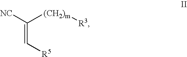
C(=C[R5])([NC])[(CH2)m][R3]
